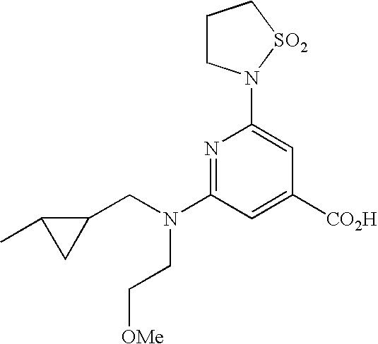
N1=C(N(CC2C(C)C2)CC[OMe])C=C([CO2H])C=C1N1CCC[SO2]1
